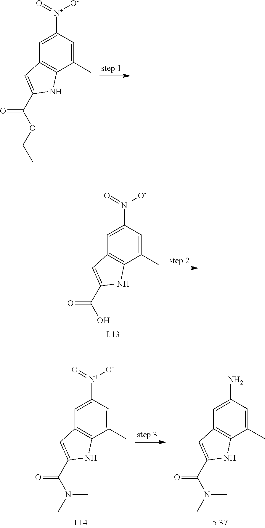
C1(C)=CC([N+](=O)[O-])=CC2=C1NC(C(OCC)=O)=C2.C1(C)=CC([N+](=O)[O-])=CC2=C1NC(C(O)=O)=C2.C1(C)=CC([N+](=O)[O-])=CC2=C1NC(C(N(C)C)=O)=C2.C1(C)=CC(N)=CC2=C1NC(C(N(C)C)=O)=C2
